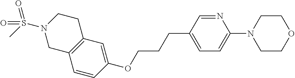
C1=CC(OCCCC2=CC=C(N3CCOCC3)N=C2)=CC2=C1CN(S(C)(=O)=O)CC2
